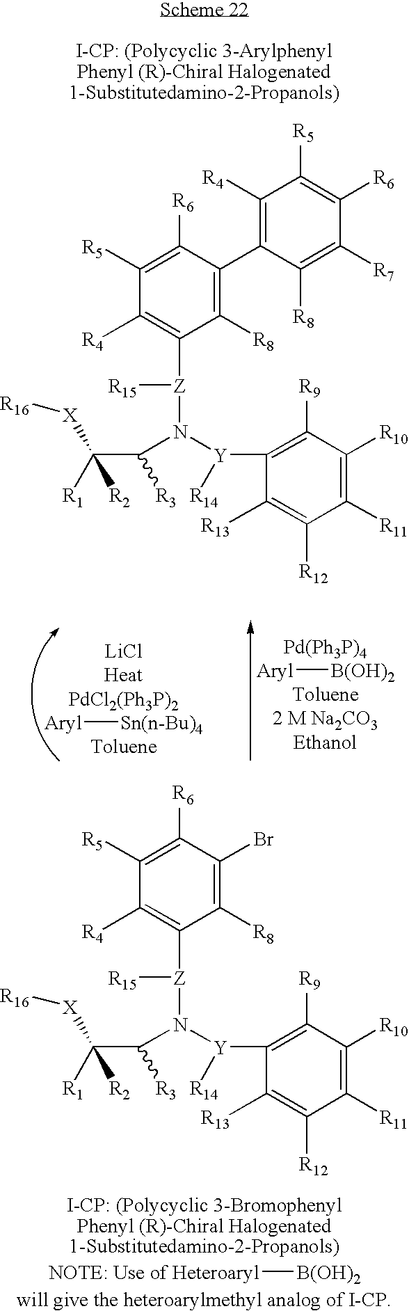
[Z](N([Y]([R14])C1=C([R9])C([R10])=C([R11])C([R12])=C1[R13])C(C([R1])([R2])[X][R16])[R3])([R15])C1=C([R4])C([R5])=C([R6])C(C2=C([R4])C([R5])=C([R6])C([R7])=C2[R8])=C1[R8].[Z](N([Y]([R14])C1=C([R9])C([R10])=C([R11])C([R12])=C1[R13])C(C([R1])([R2])[X][R16])[R3])([R15])C1=C([R4])C([R5])=C([R6])C(Br)=C1[R8].[Heteroaryl][B(OH)2].[Aryl][B(OH)2].[Aryl][Sn(n-Bu)4]
